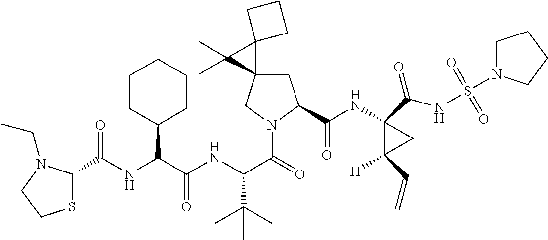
C1C2(CN(C(=O)C(NC(C(NC(=O)C3SCCN3CC)C3CCCCC3)=O)C(C)(C)C)C1C(NC1(C(NS(=O)(=O)N3CCCC3)=O)C([H])(C=C)C1)=O)C1(C2(C)C)CCC1
